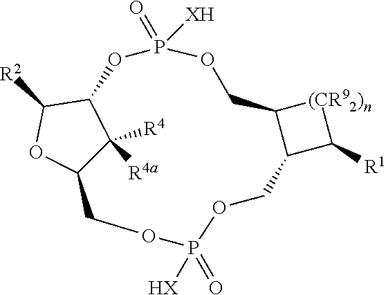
[(CR92)n]1C2C(C1[R1])COP(=O)([HX])OCC1C([R4a])([R4])C(OP([XH])(=O)OC2)C([R2])O1
